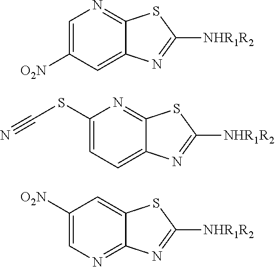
C1(SC#N)=CC=C2C(=N1)SC([NHR1R2])=N2.C1([O2N])=CN=C2C(=C1)SC([NHR1R2])=N2.C1=C([O2N])C=C2C(=N1)SC([NHR1R2])=N2
